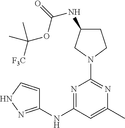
N1=C(NC2=NNC=C2)C=C(C)N=C1N1CCC(NC(=O)OC([F3C])(C)C)C1
